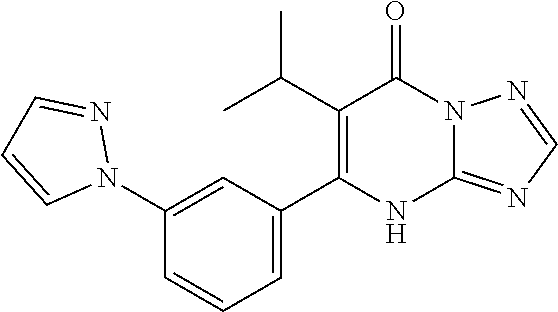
C1(C(C)C)=C(C2=CC=CC(N3N=CC=C3)=C2)NC2=NC=NN2C1=O
